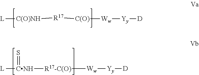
[L][C(O)NH][R17][C(O)][Ww][Yy][D].[L][CNH]([R17-C(O)][Ww][Yy][D])=S
